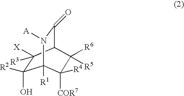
C1(O)([R2])C([X])([R3])C2C(=O)N([A])C1([R1])C([COR7])([R4])C2([R5])[R6]
